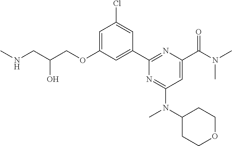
C1=C(OCC(CNC)O)C=C(C2=NC(C(N(C)C)=O)=CC(N(C3CCOCC3)C)=N2)C=C1Cl
